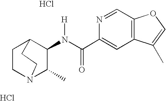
Cl.Cl.C12=C(C=C(C(=O)N(C3C4CCN(C3C)CC4)[H])N=C1)C(C)=CO2
